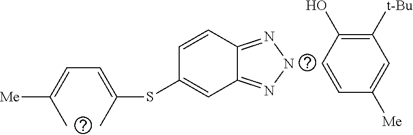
CC(=CC=C(C)SC1=CC2=NNN=C2C=C1)[Me].C1=CC([Me])=CC([t-Bu])=C1O
